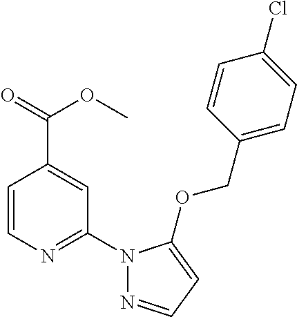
C1=CN=C(N2N=CC=C2OCC2=CC=C(Cl)C=C2)C=C1C(=O)OC
